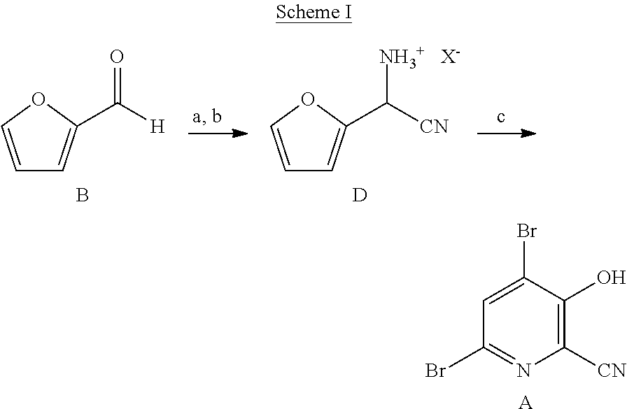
C1=C(Br)C(O)=C([CN])N=C1Br.[A].C1=COC(C([H])=O)=C1.B.C1=COC(C([CN])[NH3+   X-])=C1.[D]
